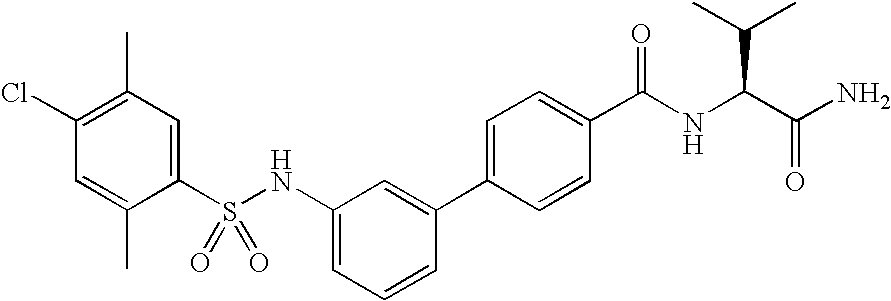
C1(Cl)=C(C)C=C(S(NC2=CC=CC(C3=CC=C(C(NC(C(N)=O)C(C)C)=O)C=C3)=C2)(=O)=O)C(C)=C1
